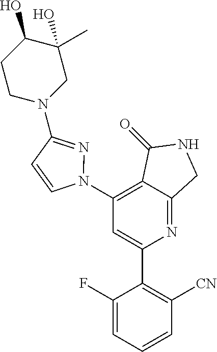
C1(N2N=C(N3CC(O)(C)C(O)CC3)C=C2)=C2C(=NC(C3=C([CN])C=CC=C3F)=C1)CNC2=O
